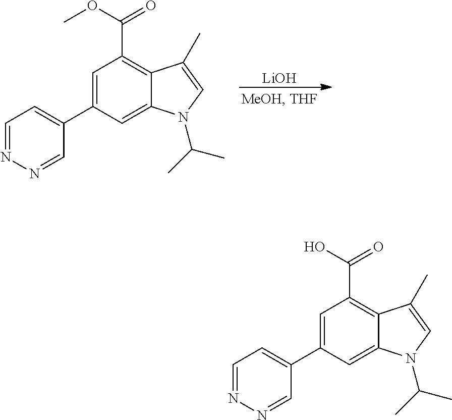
C1=C(C2=CC=NN=C2)C=C2C(=C1C(O)=O)C(C)=CN2C(C)C.C1=C(C2=CC=NN=C2)C=C2C(=C1C(OC)=O)C(C)=CN2C(C)C.[LiOH]
